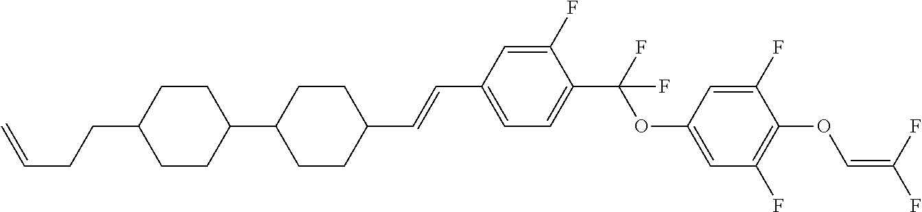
C1CC(C2CCC(C=CC3=CC=C(C(F)(OC4=CC(F)=C(OC=C(F)F)C(F)=C4)F)C(F)=C3)CC2)CCC1CCC=C
